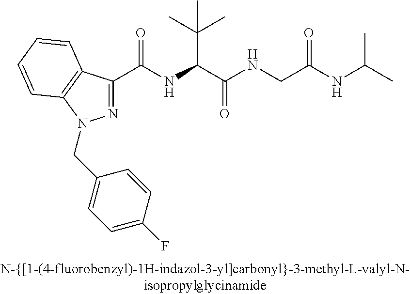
C(=O)(NC(C(C)(C)C)C(=O)NCC(NC(C)C)=O)C1=NN(CC2=CC=C(F)C=C2)C2=C1C=CC=C2
